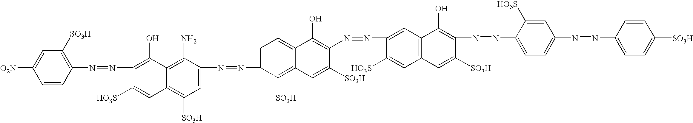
C1=CC(N=NC2=C(O)C3=C(N)C(N=NC4=CC=C5C(=C4[SO3H])C=C([SO3H])C(N=NC4=CC6=C(C=C4[HO3S])C=C([SO3H])C(N=NC4=CC=C(N=NC7=CC=C([SO3H])C=C7)C=C4[HO3S])=C6O)=C5O)=CC([SO3H])=C3C=C2[HO3S])=C([SO3H])C=C1[O2N]
